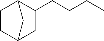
C1=CC2C(CCCC)CC1C2
